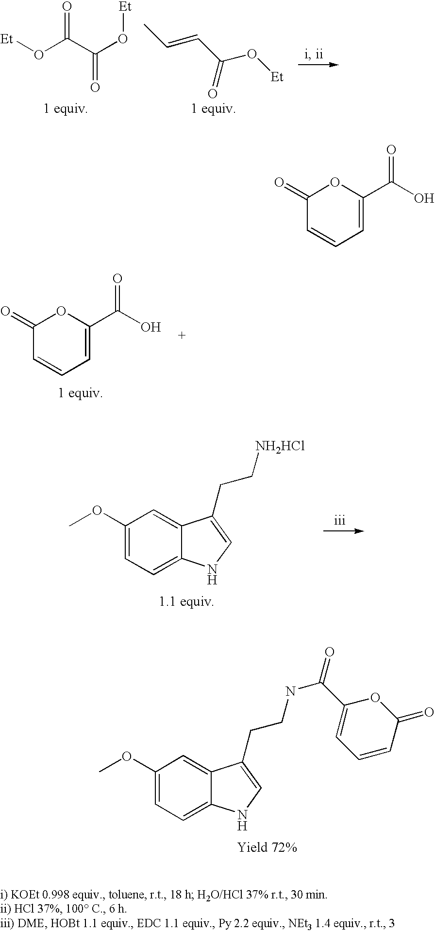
[Et]OC(C(O[Et])=O)=O.CC=CC(O[Et])=O.C1(=O)C=CC=C(C(O)=O)O1.C1(OC)=CC=C2C(=C1)C(CC[NH2HCl])=CN2.C1(OC)=CC=C2C(=C1)C(CCNC(=O)C1=CC=CC(=O)O1)=CN2.C1(=O)C=CC=C(C(O)=O)O1
